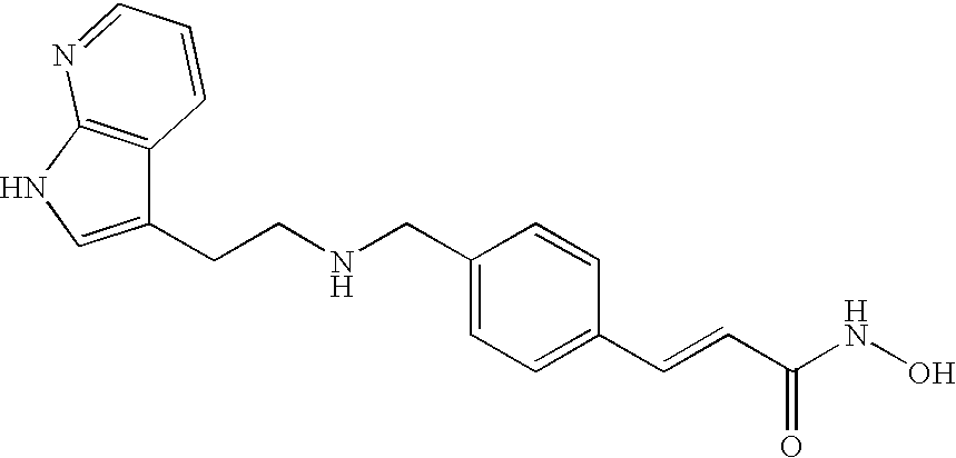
C1(CCNCC2=CC=C(C=CC(=O)NO)C=C2)=CNC2=C1C=CC=N2
